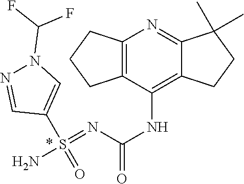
C12=C(C(NC(=O)N=S(N)(C3=CN(C(F)F)N=C3)=O)=C3C(=N1)C(C)(C)CC3)CCC2
